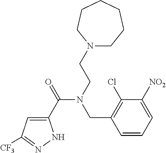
C1(C(=O)N(CCN2CCCCCC2)CC2=C(Cl)C([NO2])=CC=C2)=CC([CF3])=NN1
